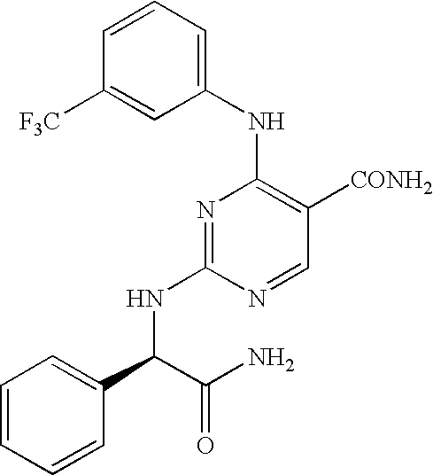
N1=C(NC(C2=CC=CC=C2)C(N)=O)N=CC([CONH2])=C1NC1=CC=CC([F3C])=C1
